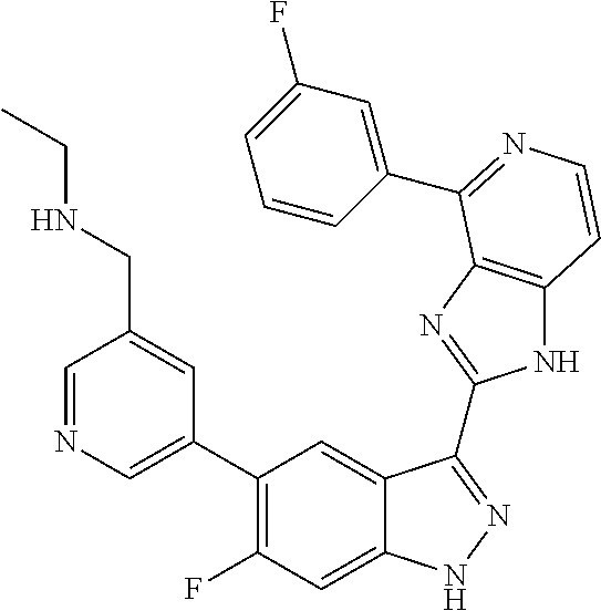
C1=C(C2=C(F)C=C3C(=C2)C(C2=NC4=C(N2)C=CN=C4C2=CC(F)=CC=C2)=NN3)C=C(CNCC)C=N1
